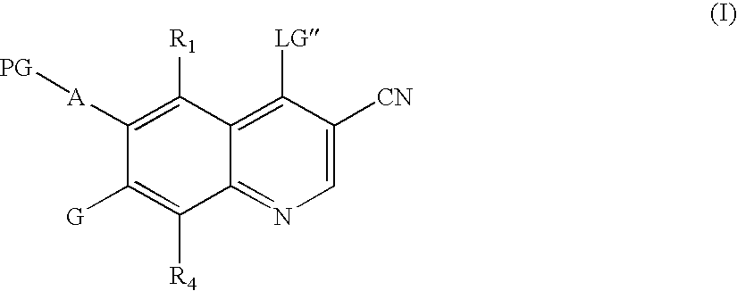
C1=C([CN])C([LG])=C2C(=N1)C([R4])=C([G])C([A][PG])=C2[R1]
